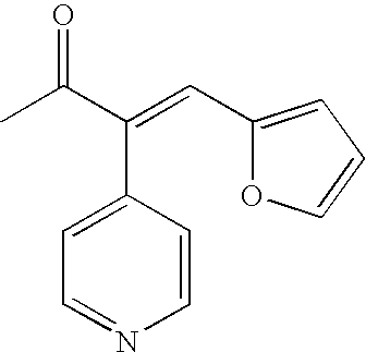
C1=CC(C(C(C)=O)=CC2=CC=CO2)=CC=N1
